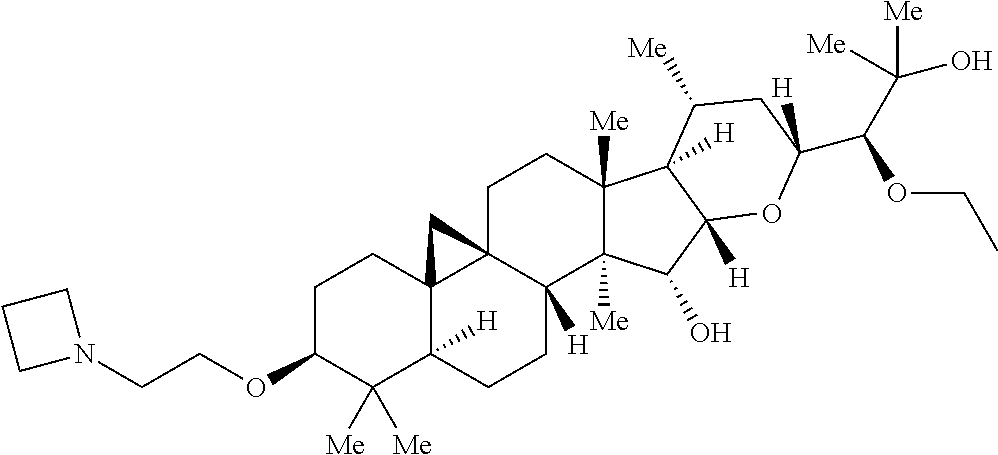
O(C1C([Me])([Me])C2([H])C3(CC1)C1(C([H])(CC2)C2([Me])C([Me])(CC1)C1([H])C([H])(C2O)OC(C(C([Me])([Me])O)OCC)([H])CC1[Me])C3)CCN1CCC1
